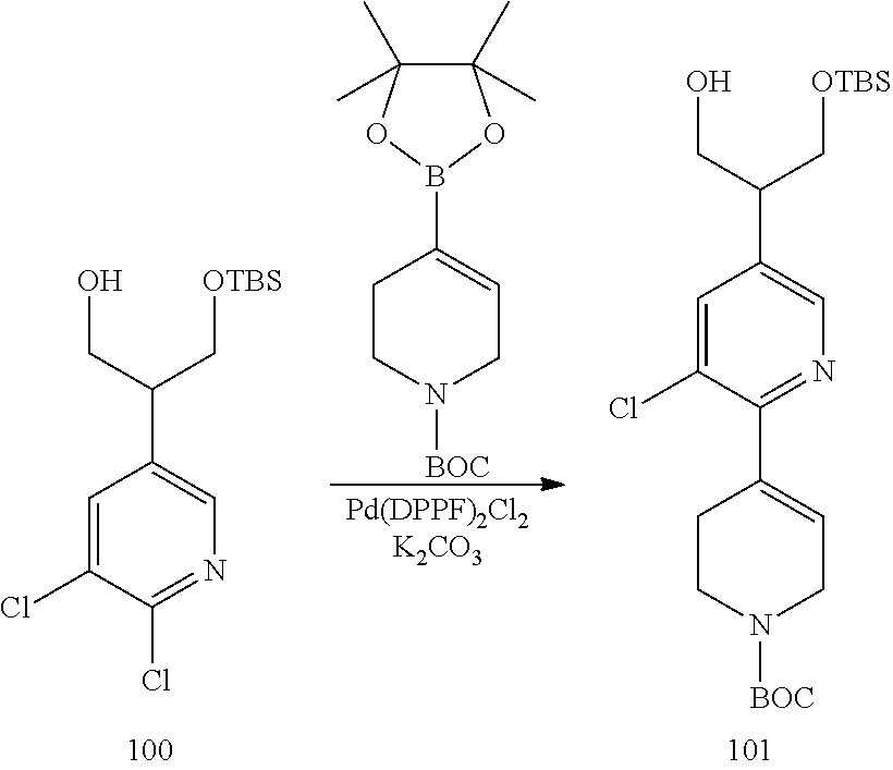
C1=C(Cl)C(Cl)=NC=C1C(C[OTBS])CO.C1(C)(C)C(C)(C)OB(C2=CCN([BOC])CC2)O1.C1=C(Cl)C(C2=CCN([BOC])CC2)=NC=C1C(C[OTBS])CO
